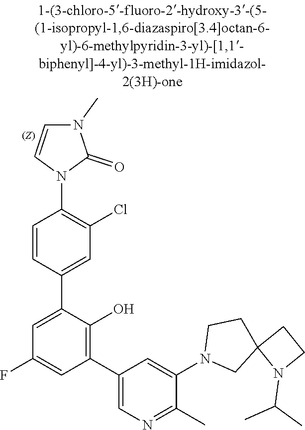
C12(CN(C3=CC(C4=C(O)C(C5=CC(Cl)=C(N6C=CN(C)C6=O)C=C5)=CC(F)=C4)=CN=C3C)CC1)CCN2C(C)C
